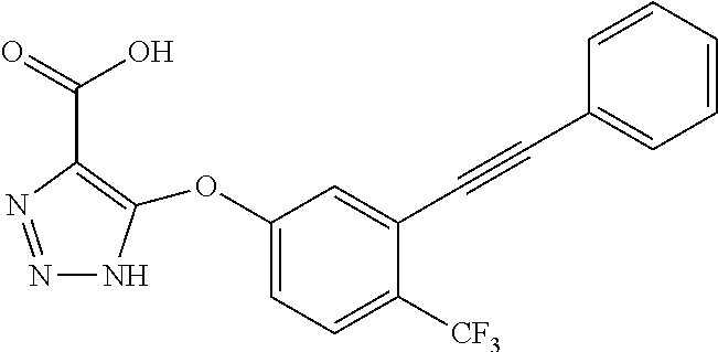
N1=NC(C(O)=O)=C(OC2=CC=C([CF3])C(C#CC3=CC=CC=C3)=C2)N1
